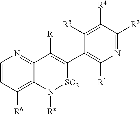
C1=CC([R6])=C2C(=N1)C([R])=C(C1=C([R1])N=C([R3])C([R4])=C1[R5])[SO2]N2[Rx]
